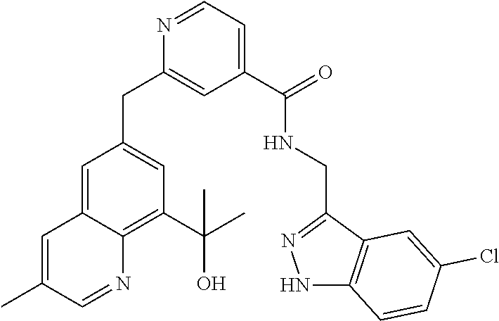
C1(CC2=CC(C(C)(O)C)=C3C(=C2)C=C(C)C=N3)=CC(C(=O)NCC2=NNC3=C2C=C(Cl)C=C3)=CC=N1
